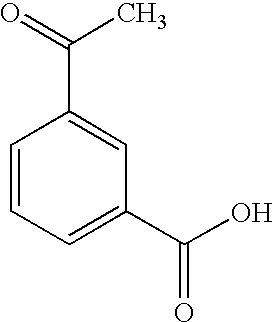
C1=CC=C(C(O)=O)C=C1C(=O)C
